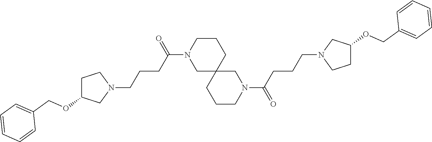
N1(C(CCCN2CCC(OCC3=CC=CC=C3)C2)=O)CC2(CCC1)CCCN(C(CCCN1CCC(OCC3=CC=CC=C3)C1)=O)C2
